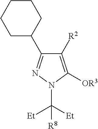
C1([R2])=C([OR3])N(C([Et])([Et])[R8])N=C1C1CCCCC1
